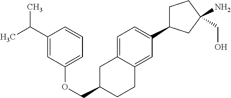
C1=C2C(=CC(C3CCC(CO)(N)C3)=C1)CCC(COC1=CC=CC(C(C)C)=C1)C2
